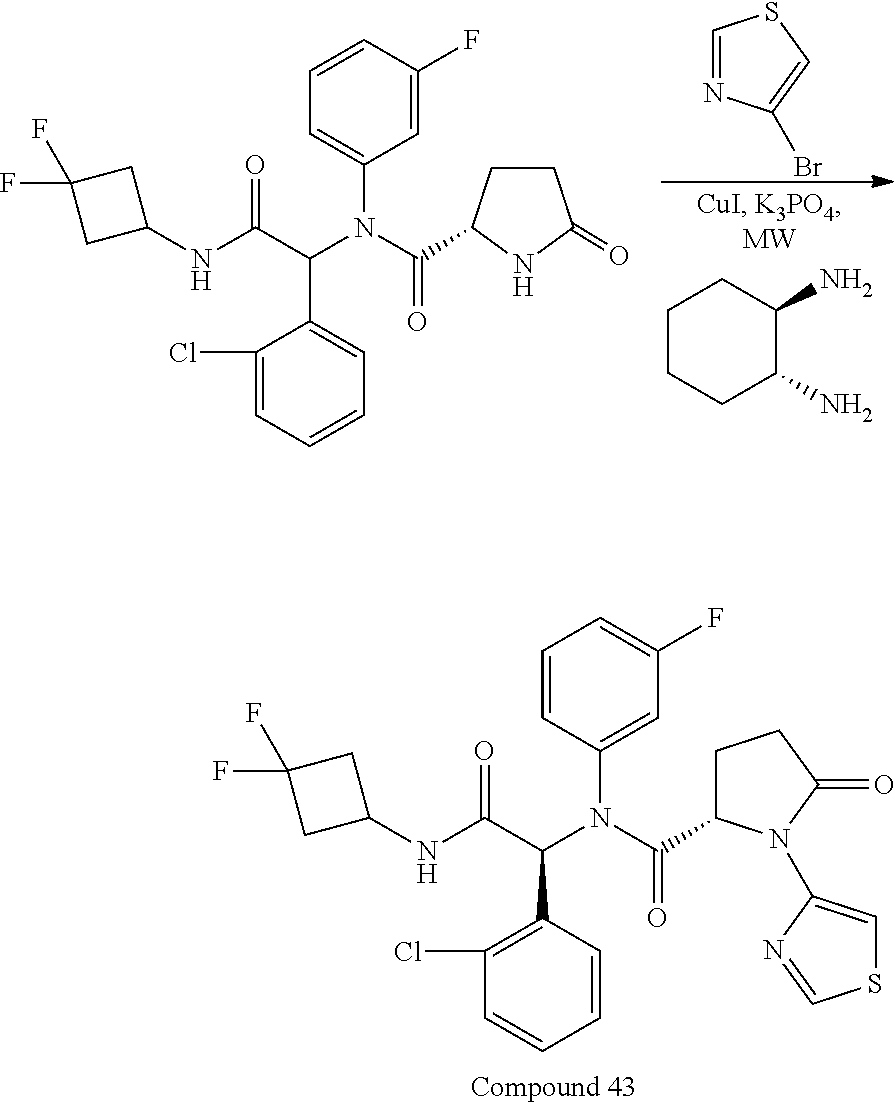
C1CCC(N)C(N)C1.C1=NC(Br)=CS1.C1(NC(C(C2=CC=CC=C2Cl)N(C2=CC=CC(F)=C2)C(C2CCC(=O)N2)=O)=O)CC(F)(F)C1.C1(NC(C(C2=C(Cl)C=CC=C2)N(C2=CC(F)=CC=C2)C(C2CCC(=O)N2C2=CSC=N2)=O)=O)CC(F)(F)C1
